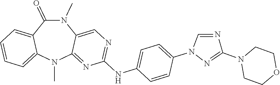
N1(C)C(=O)C2=CC=CC=C2N(C)C2=NC(NC3=CC=C(N4N=C(N5CCOCC5)N=C4)C=C3)=NC=C12
